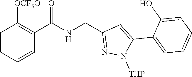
C1=CC=CC(C(NCC2=NN([THP])C(C3=CC=CC=C3O)=C2)=O)=C1[OCF3O]
